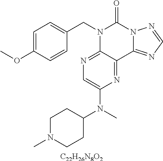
[C22H26N8O2].C1=C(OC)C=CC(CN2C3=NC=C(N(C4CCN(C)CC4)C)N=C3C3=NC=NN3C2=O)=C1
